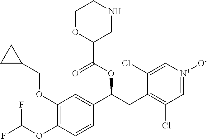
C1(OCC2CC2)=C(OC(F)F)C=CC(C(CC2=C(Cl)C=[N+]([O-])C=C2Cl)OC(=O)C2CNCCO2)=C1
